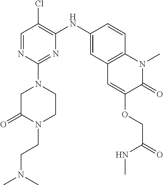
C1=NC(N2CCN(CCN(C)C)C(=O)C2)=NC(NC2=CC3=C(C=C2)N(C)C(=O)C(OCC(NC)=O)=C3)=C1Cl
